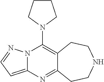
N12C(=CC=N1)N=C1C(=C2N2CCCC2)CCNCC1
